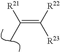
[R21]C(=C([R22])[R23])C
